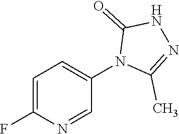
C1=C(F)N=CC(N2C(C)=NNC2=O)=C1
